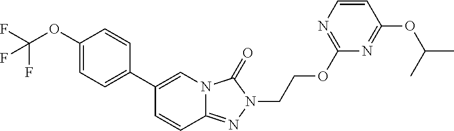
C1(OC(F)(F)F)=CC=C(C2=CN3C(=NN(CCOC4=NC=CC(OC(C)C)=N4)C3=O)C=C2)C=C1
